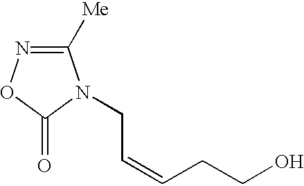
C1([Me])=NOC(=O)N1CC=CCCO
